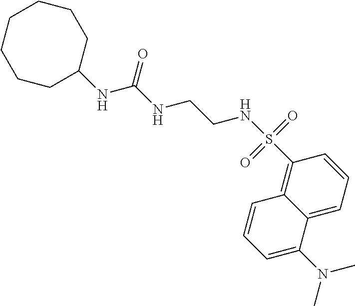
C1C(NC(NCCNS(C2=C3C(=CC=C2)C(N(C)C)=CC=C3)(=O)=O)=O)CCCCCC1
